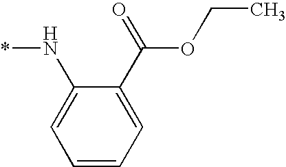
C1(N*)=CC=CC=C1C(OCC)=O
